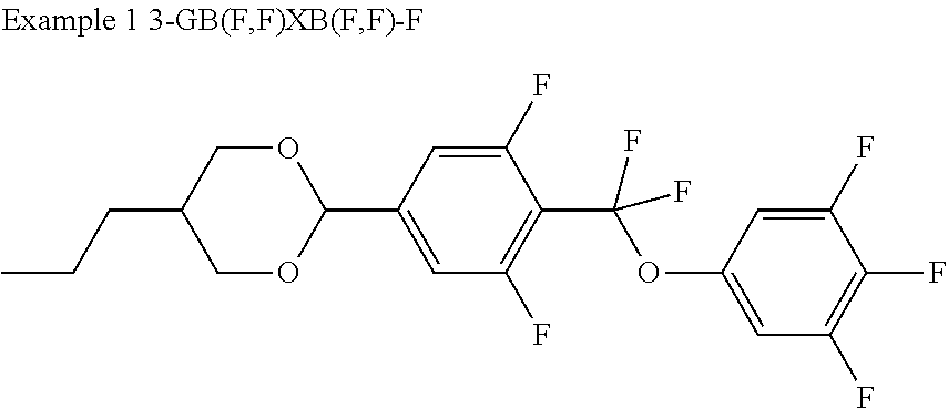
O1CC(CCC)COC1C1=CC(F)=C(C(OC2=CC(F)=C(F)C(F)=C2)(F)F)C(F)=C1
